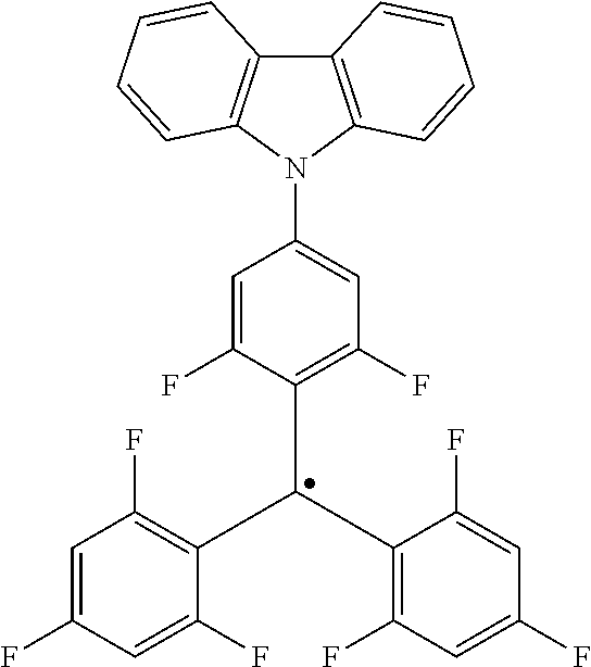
C1(N2C3=C(C4=C2C=CC=C4)C=CC=C3)=CC(F)=C(C(C2=C(F)C=C(F)C=C2F)C2=C(F)C=C(F)C=C2F)C(F)=C1
